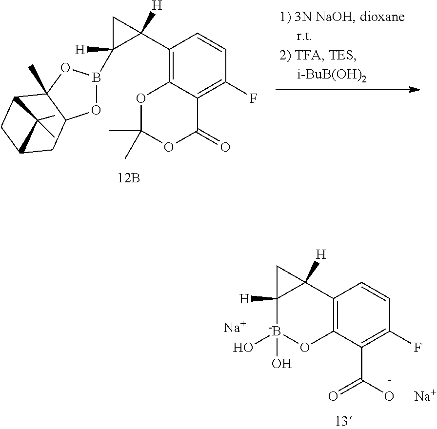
C12=C(C(C(=O)O)=C(F)C=C1)O[-B](O)(O)C1([H])C2([H])C1.[Na].[Na].C1(C2([H])C(B3OC4C(C)(O3)C3CC(C4)C3(C)C)([H])C2)=C2C(=C(F)C=C1)C(=O)OC(C)(C)O2
